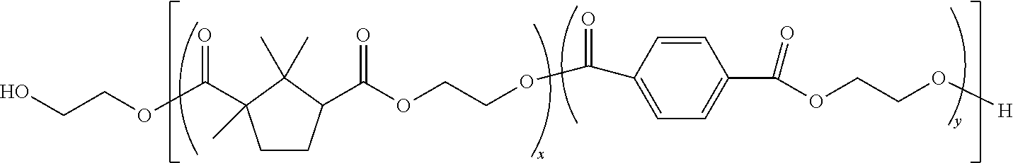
O(C(=O)C1(C)CCC(C(OCCOC(=O)C2=CC=C(C(=O)OCCO[H])C=C2)=O)C1(C)C)CCO
